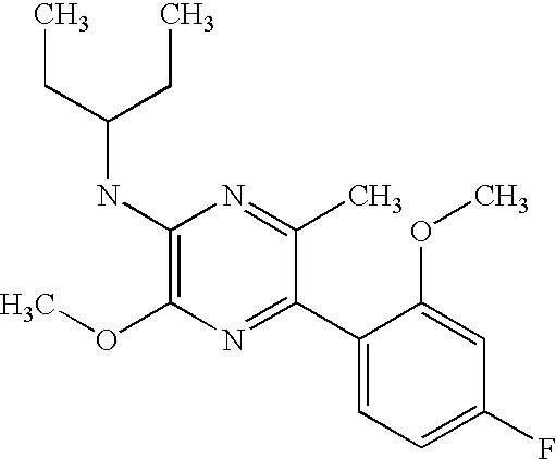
C1(NC(CC)CC)=C(OC)N=C(C2=CC=C(F)C=C2OC)C(C)=N1
